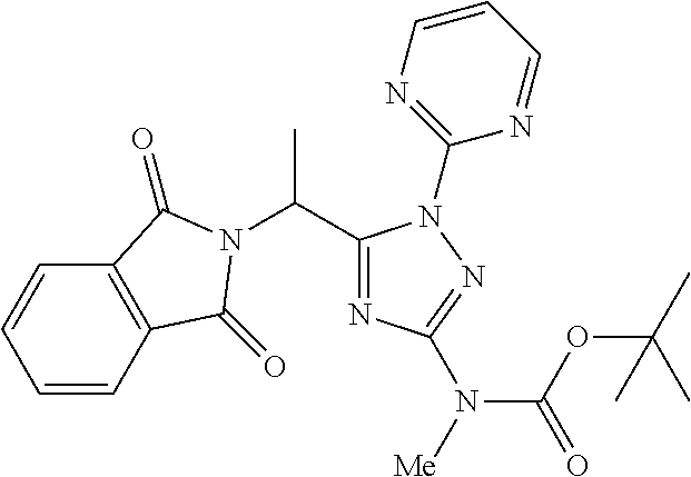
C1(C(C)N2C(=O)C3=C(C=CC=C3)C2=O)=NC(N(C(=O)OC(C)(C)C)[Me])=NN1C1=NC=CC=N1
